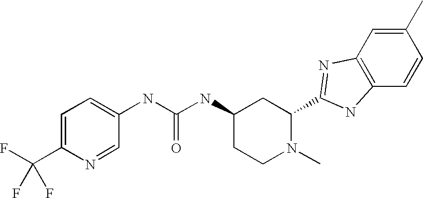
C1=C(C(F)(F)F)N=CC(NC(NC2CCN(C)C(C3=NC4=C(C=CC(C)=C4)N3)C2)=O)=C1
